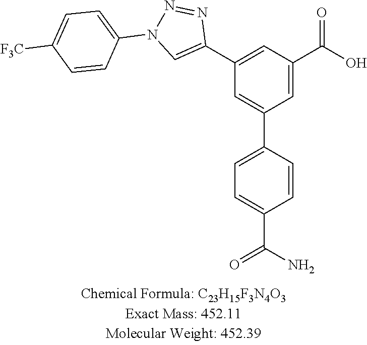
C1=CC(C2=CC(C3=CN(C4=CC=C([F3C])C=C4)N=N3)=CC(C(O)=O)=C2)=CC=C1C(=O)N
